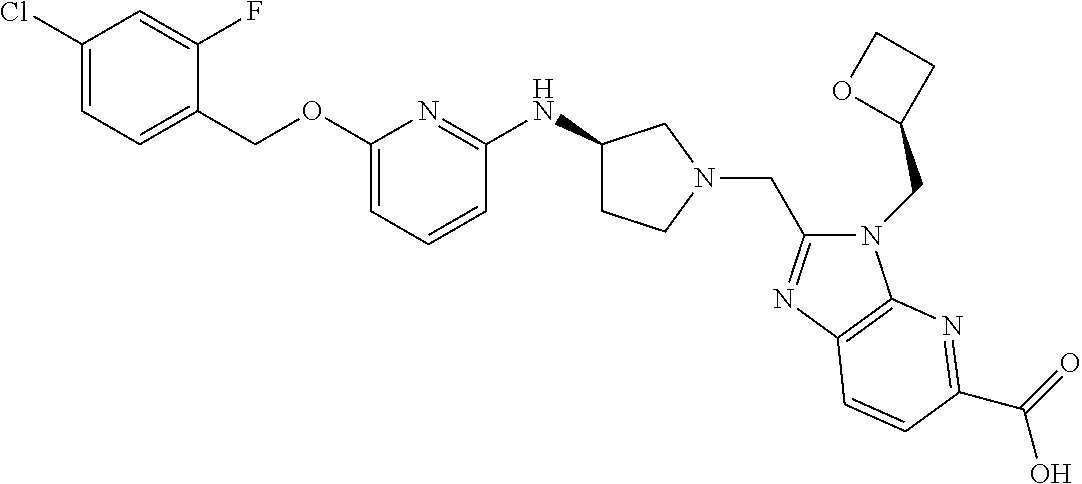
C1(Cl)=CC=C(COC2=CC=CC(NC3CCN(CC4=NC5=C(N4CC4CCO4)N=C(C(=O)O)C=C5)C3)=N2)C(F)=C1
